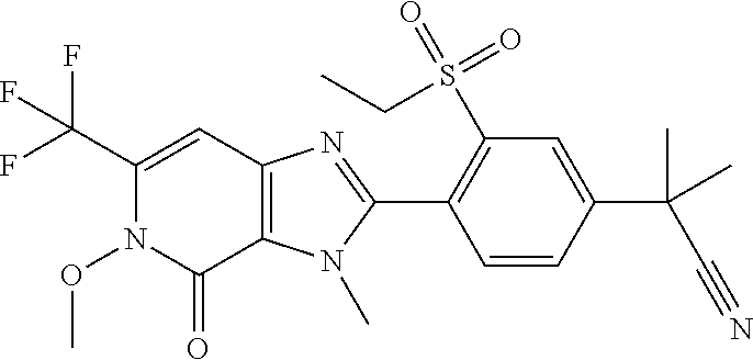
C12=C(N(C)C(C3=C(S(=O)(=O)CC)C=C(C(C#N)(C)C)C=C3)=N1)C(=O)N(OC)C(C(F)(F)F)=C2
